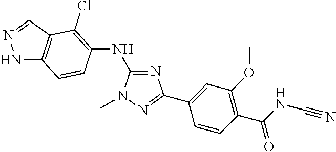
C1(NC2=C(Cl)C3=C(NN=C3)C=C2)=NC(C2=CC(OC)=C(C(=O)NC#N)C=C2)=NN1C
